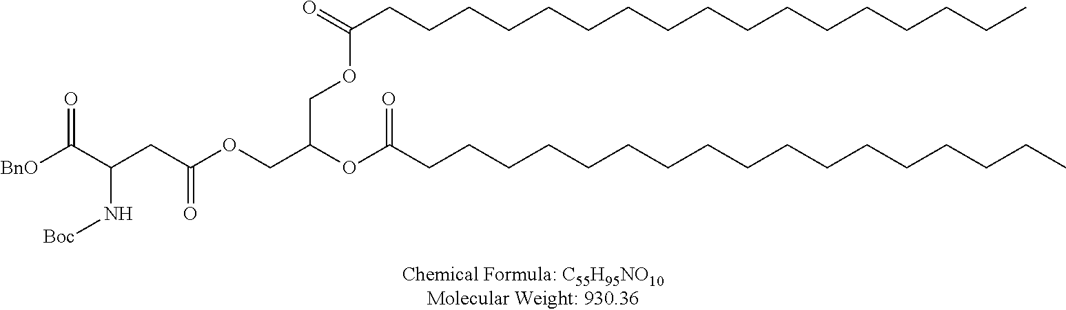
[BnO]C(C(CC(OCC(OC(CCCCCCCCCCCCCCCCC)=O)COC(CCCCCCCCCCCCCCCCC)=O)=O)N[Boc])=O
